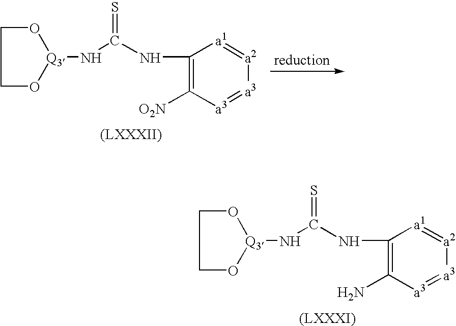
C1O[Q3](NC(NC2=C([O2N])[a3]=[a3][a2]=[a1]2)=S)OC1.C1O[Q3](NC(NC2=C(N)[a3]=[a3][a2]=[a1]2)=S)OC1
